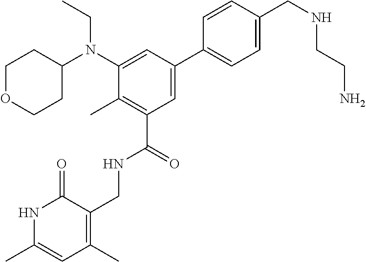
C1OCCC(N(C2=CC(C3=CC=C(CNCCN)C=C3)=CC(C(NCC3=C(C)C=C(C)NC3=O)=O)=C2C)CC)C1
